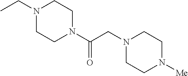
N1(CC)CCN(C(CN2CCN([Me])CC2)=O)CC1
